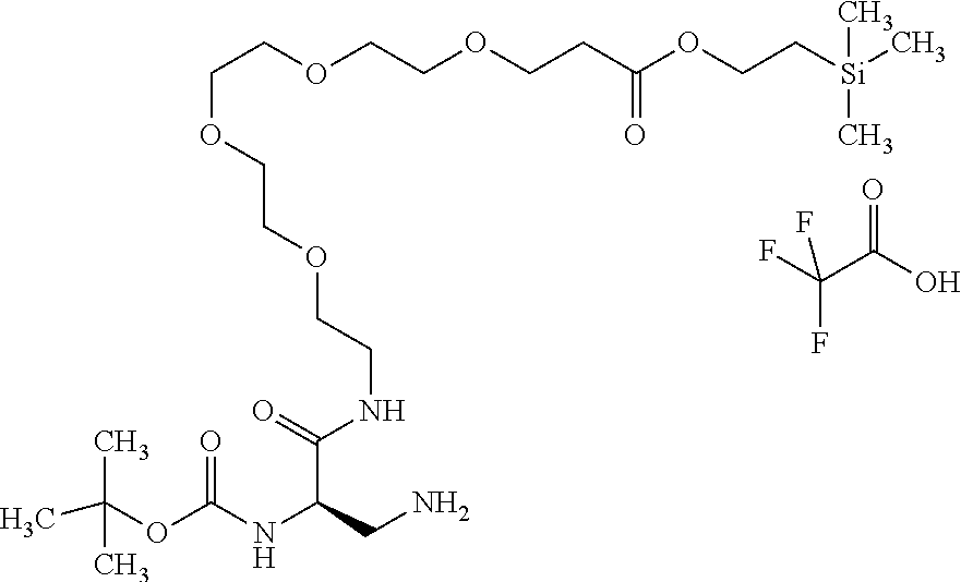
C(OCCOCCNC(=O)C(NC(=O)OC(C)(C)C)CN)COCCOCCC(OCC[Si](C)(C)C)=O.FC(F)(C(=O)O)F
